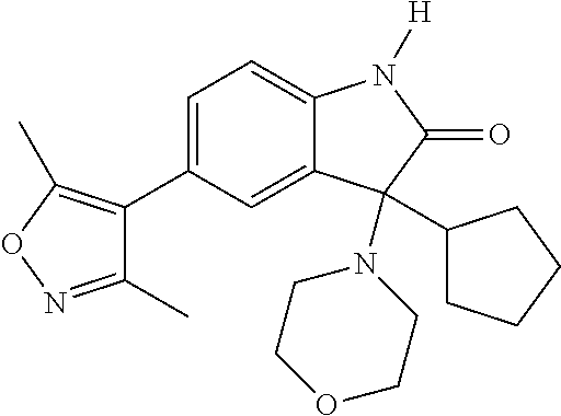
C1(C)=NOC(C)=C1C1=CC=C2C(=C1)C(N1CCOCC1)(C1CCCC1)C(=O)N2[H]
